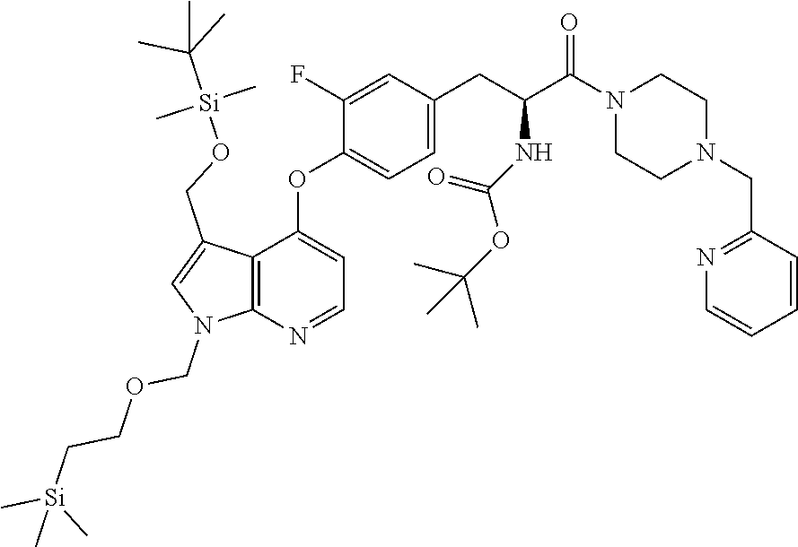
C12=C(N=CC=C1OC1=CC=C(CC(NC(OC(C)(C)C)=O)C(N3CCN(CC4=NC=CC=C4)CC3)=O)C=C1F)N(COCC[Si](C)(C)C)C=C2CO[Si](C(C)(C)C)(C)C
